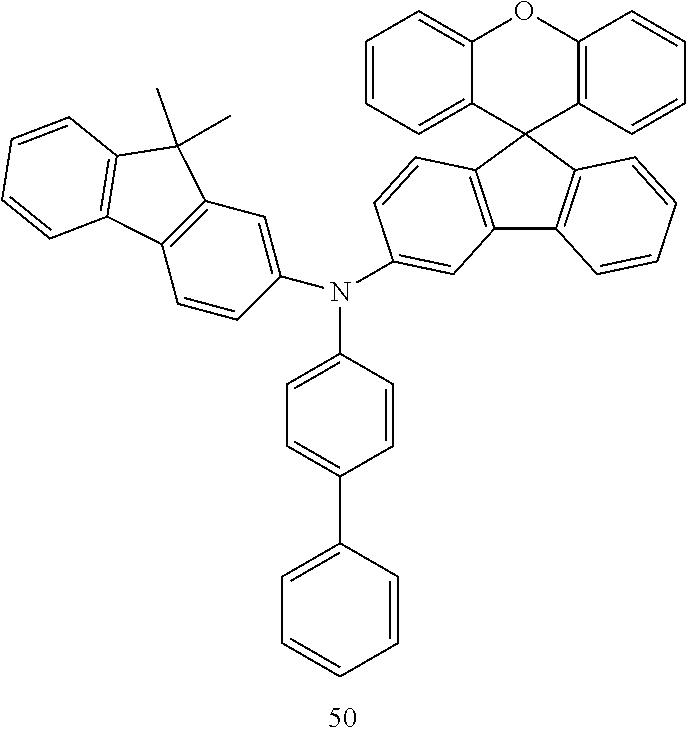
C12=C(C3(C4=C1C=CC=C4)C1=C(OC4=CC=CC=C34)C=CC=C1)C=CC(N(C1=CC3=C(C=C1)C1=C(C3(C)C)C=CC=C1)C1=CC=C(C3=CC=CC=C3)C=C1)=C2
